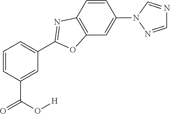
C1=C(C(O[H])=O)C=CC=C1C1=NC2=C(C=C(N3N=CN=C3)C=C2)O1
